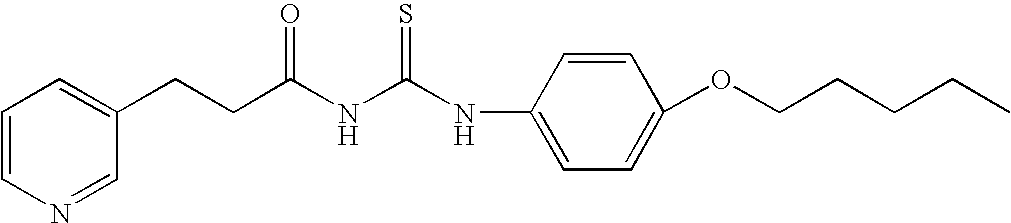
C1=CN=CC(CCC(NC(NC2=CC=C(OCCCCC)C=C2)=S)=O)=C1
